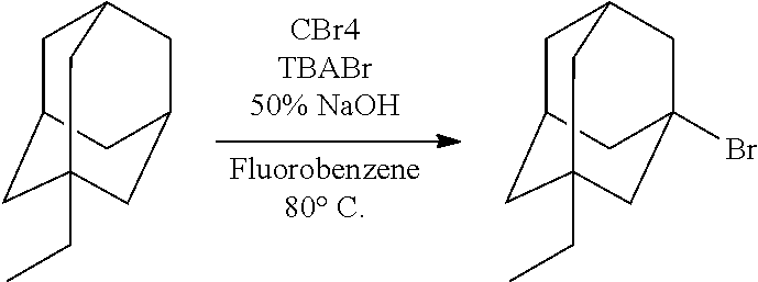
[Fluorobenzene80 C].C1C2CC3(CC)CC(CC1C3)C2.C1C2CC3(CC)CC(Br)(CC1C3)C2
